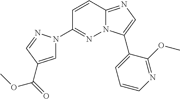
C1(N2C=C(C(=O)OC)C=N2)=NN2C(=NC=C2C2=CC=CN=C2OC)C=C1
